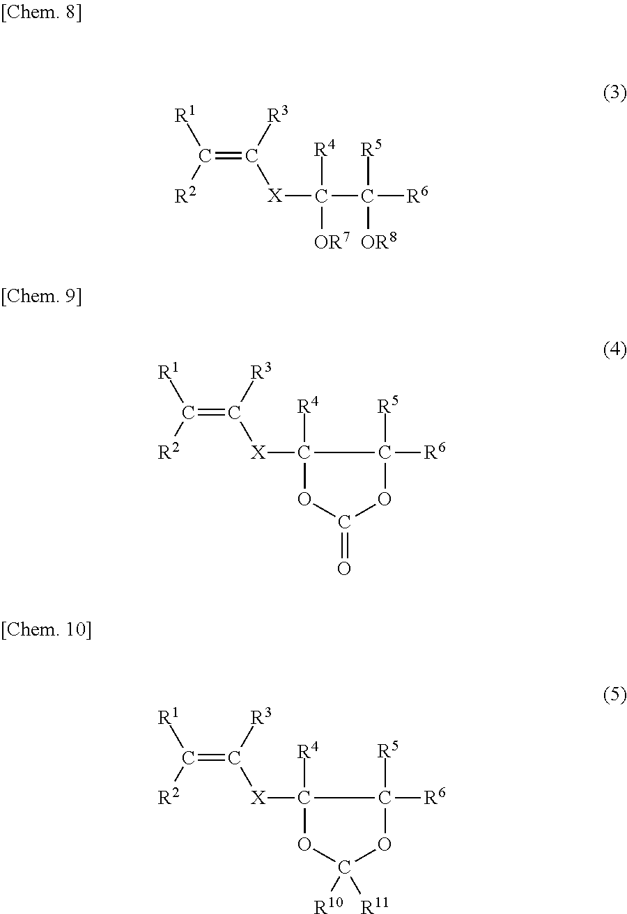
C(=C([R3])[X]C(C([R6])([OR8])[R5])([OR7])[R4])([R2])[R1].C(=C([R3])[X]C1([R4])OC(=O)OC1([R6])[R5])([R2])[R1].C(=C([R3])[X]C1([R4])OC([R10])([R11])OC1([R6])[R5])([R2])[R1]
